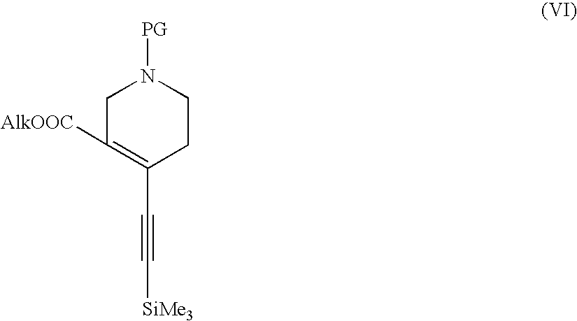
C1C([AlkOOC])=C(C#C[SiMe3])CCN1[PG]
